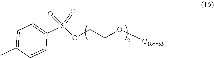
C1=C(C)C=CC(S(OCCO[C18H35])(=O)=O)=C1
